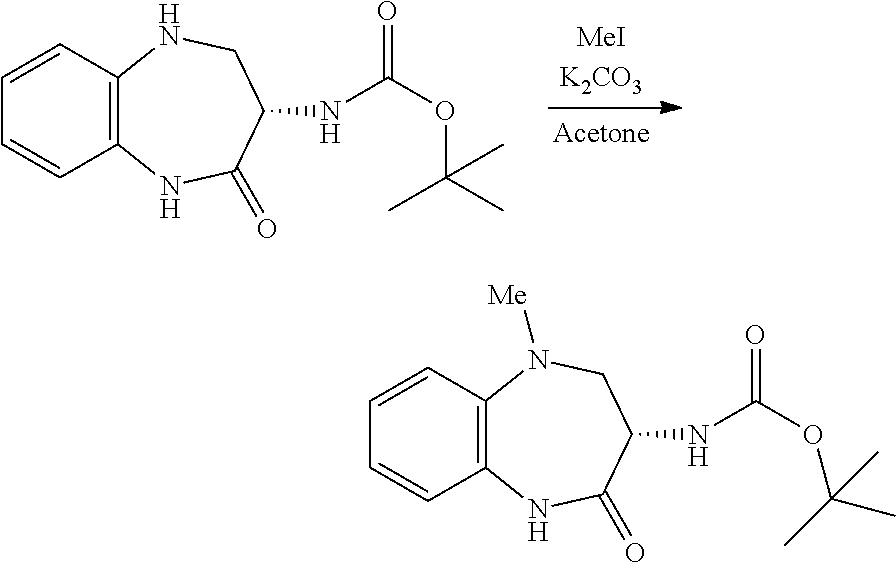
C12=C(C=CC=C1)NCC(NC(OC(C)(C)C)=O)C(=O)N2.[Acetone].C12=C(C=CC=C1)N([Me])CC(NC(OC(C)(C)C)=O)C(=O)N2
